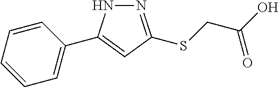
N1=C(SCC(O)=O)C=C(C2=CC=CC=C2)N1
